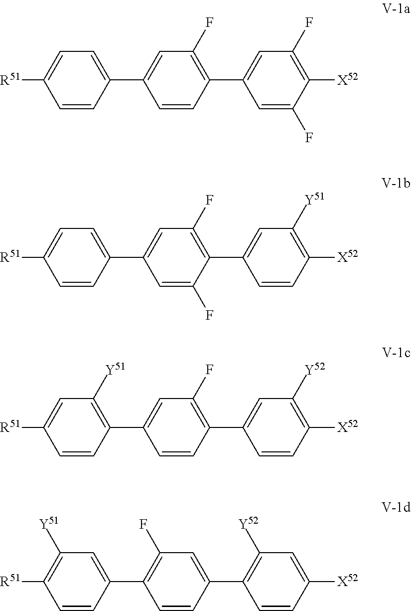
C1=CC(C2=CC(F)=C([X52])C(F)=C2)=C(F)C=C1C1=CC=C([R51])C=C1.C1=C(F)C(C2=CC([Y51])=C([X52])C=C2)=C(F)C=C1C1=CC=C([R51])C=C1.C1=CC(C2=CC([Y52])=C([X52])C=C2)=C(F)C=C1C1=C([Y51])C=C([R51])C=C1.C1=CC(C2=C([Y52])C=C([X52])C=C2)=CC(F)=C1C1=CC([Y51])=C([R51])C=C1
